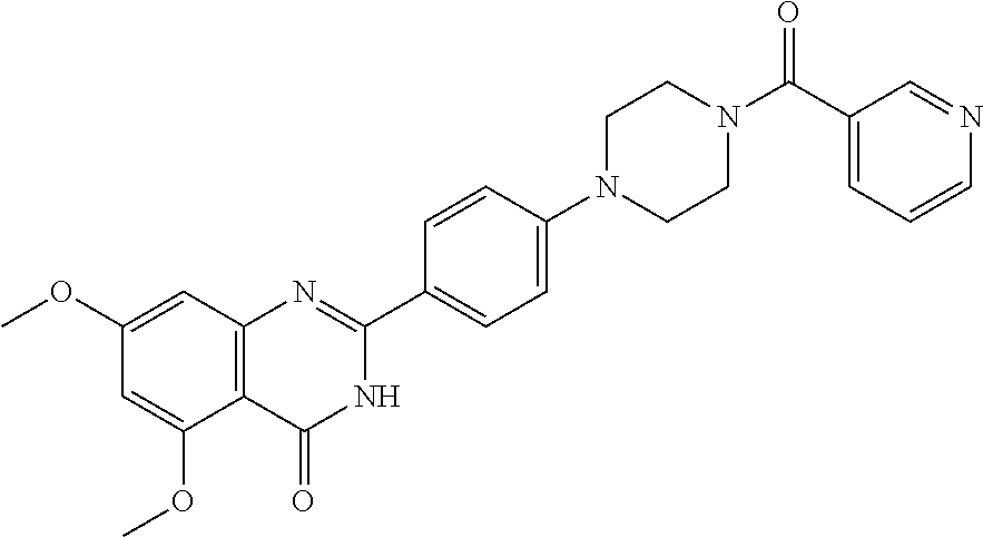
C1(OC)=CC2=C(C(OC)=C1)C(=O)NC(C1=CC=C(N3CCN(C(C4=CC=CN=C4)=O)CC3)C=C1)=N2
